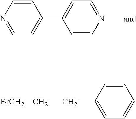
C1(CC[BrCH2])=CC=CC=C1.N1=CC=C(C2=CC=NC=C2)C=C1
